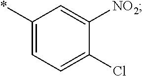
C1(Cl)=CC=C(*)C=C1[NO2]
